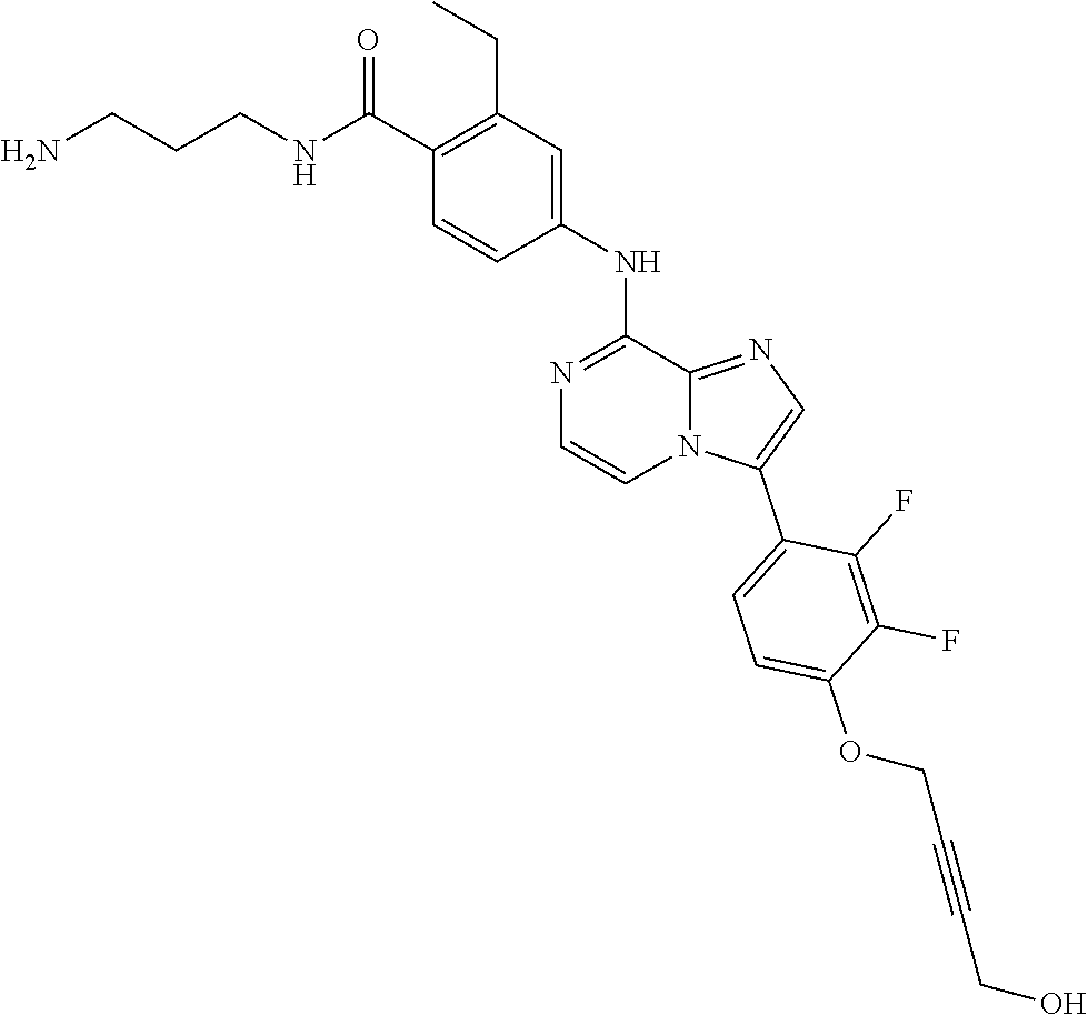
O(C1=CC=C(C2=CN=C3N2C=CN=C3NC2=CC(CC)=C(C(=O)NCCCN)C=C2)C(F)=C1F)CC#CCO
